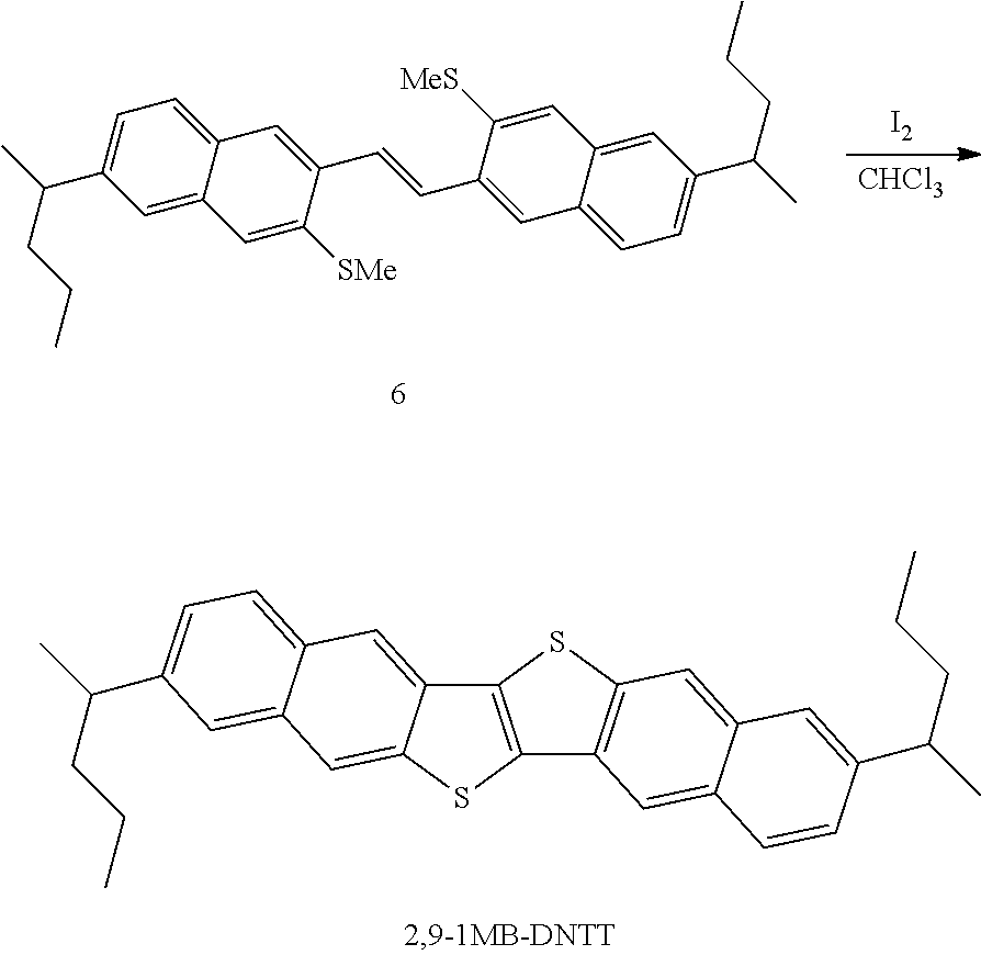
[I2].[CHCl3].C1=C2C(=CC=C1C(C)CCC)C=C(C=CC1=CC3=CC=C(C(CCC)C)C=C3C=C1[MeS])C([SMe])=C2.C12=C(SC3=C1C=C1C(=C3)C=C(C(C)CCC)C=C1)C1=CC3=CC=C(C(C)CCC)C=C3C=C1S2
